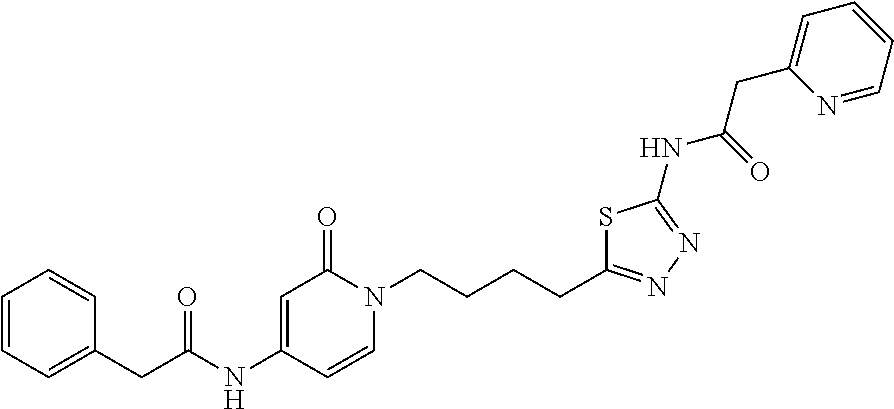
C1=C(NC(CC2=CC=CC=C2)=O)C=CN(CCCCC2=NN=C(NC(=O)CC3=CC=CC=N3)S2)C1=O
